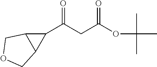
C1(C(CC(OC(C)(C)C)=O)=O)C2C1COC2
